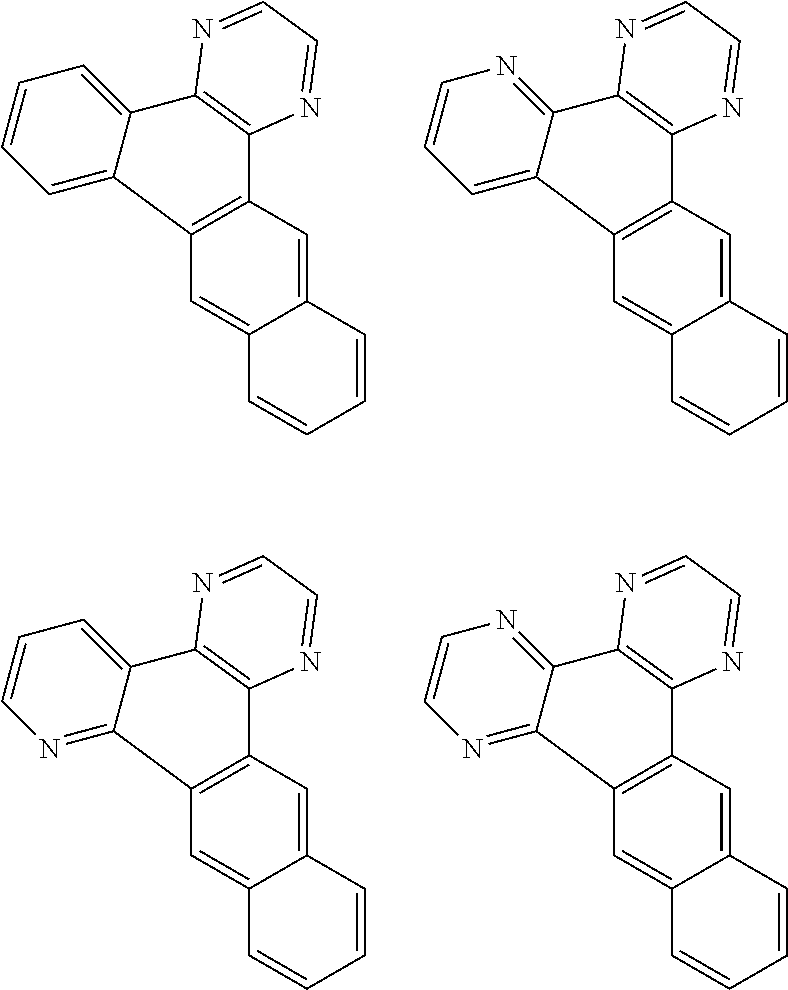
C1=C2C(=CC3=C1C1=CC=CC=C1C1=C3N=CC=N1)C=CC=C2.C1=C2C(=CC3=C1C1=CC=CN=C1C1=C3N=CC=N1)C=CC=C2.C1=C2C(=CC3=C1C1=NC=CC=C1C1=C3N=CC=N1)C=CC=C2.C1=C2C(=CC3=C1C1=NC=CN=C1C1=C3N=CC=N1)C=CC=C2
